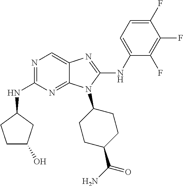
N1=C(NC2CCC(O)C2)N=C2C(=C1)N=C(NC1=CC=C(F)C(F)=C1F)N2C1CCC(C(N)=O)CC1
